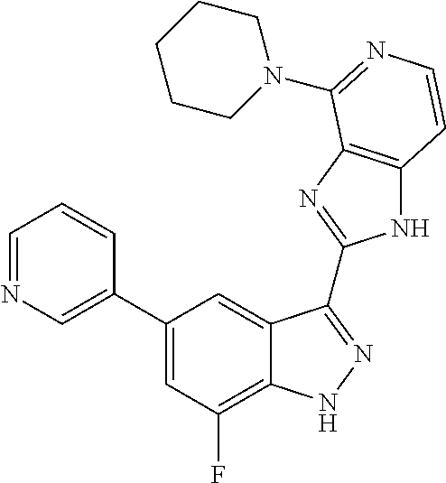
C1=C(C2=CC(F)=C3C(=C2)C(C2=NC4=C(N2)C=CN=C4N2CCCCC2)=NN3)C=CC=N1
